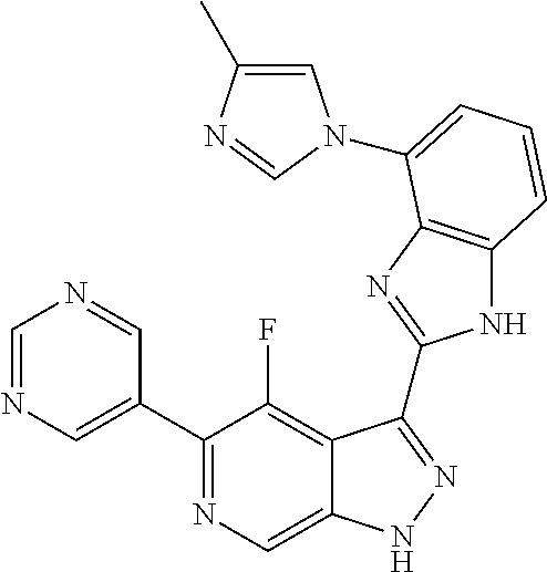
C1=NC=C(C2=NC=C3C(=C2F)C(C2=NC4=C(N2)C=CC=C4N2C=C(C)N=C2)=NN3)C=N1
